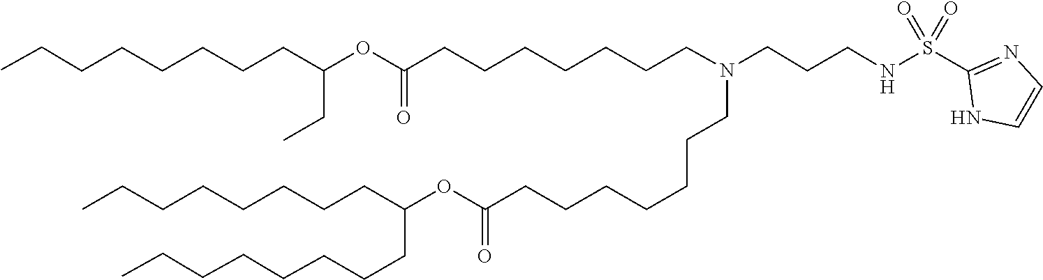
O(C(=O)CCCCCCCN(CCCNS(C1=NC=CN1)(=O)=O)CCCCCCCC(OC(CC)CCCCCCCC)=O)C(CCCCCCCC)CCCCCCCC
